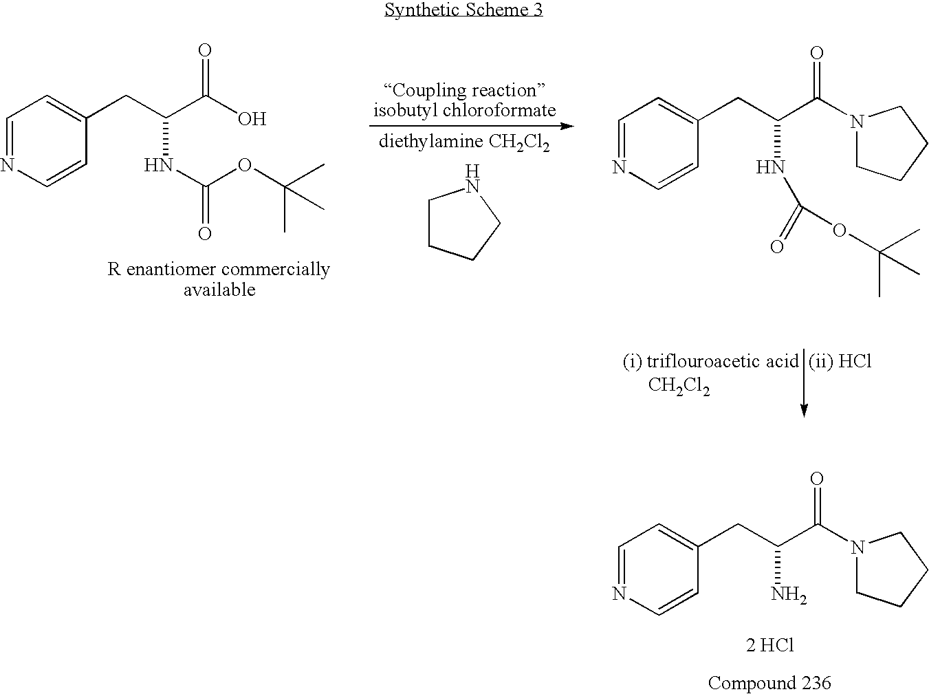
C1=NC=CC(CC(C(N2CCCC2)=O)N)=C1.[2 HCl].C1CCCN1.C1=NC=CC(CC(C(O)=O)NC(OC(C)(C)C)=O)=C1.C1=NC=CC(CC(C(N2CCCC2)=O)NC(=O)OC(C)(C)C)=C1
